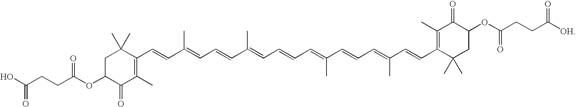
C1(C=CC(=CC=CC(=CC=CC=C(C=CC=C(C=CC2=C(C)C(=O)C(OC(=O)CCC([OH])=O)CC2(C)C)C)C)C)C)=C(C)C(=O)C(OC(CCC(=O)O)=O)CC1(C)C
